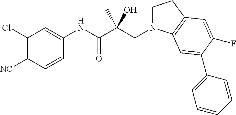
C1(Cl)=C([NC])C=CC(NC(C(CN2CCC3=C2C=C(C2=CC=CC=C2)C(F)=C3)(O)C)=O)=C1
